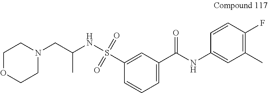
C1(C(NC2=CC(C)=C(F)C=C2)=O)=CC=CC(S(NC(CN2CCOCC2)C)(=O)=O)=C1
